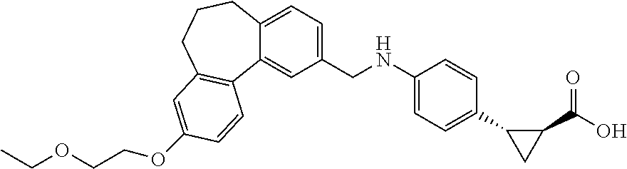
C12=CC=C(CNC3=CC=C(C4C(C(O)=O)C4)C=C3)C=C1C1=C(CCC2)C=C(OCCOCC)C=C1
